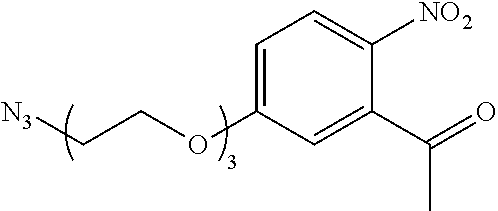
[N3]CCOC1=CC=C([NO2])C(C(C)=O)=C1
